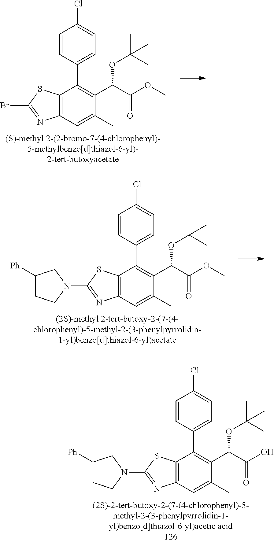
C12=C(C=C(C)C(C(C(=O)OC)OC(C)(C)C)=C1C1=CC=C(Cl)C=C1)N=C(Br)S2.C12=C(C=C(C)C(C(C(=O)OC)OC(C)(C)C)=C1C1=CC=C(Cl)C=C1)N=C(N1CC([Ph])CC1)S2.C12=C(C=C(C)C(C(C(=O)O)OC(C)(C)C)=C1C1=CC=C(Cl)C=C1)N=C(N1CC([Ph])CC1)S2
